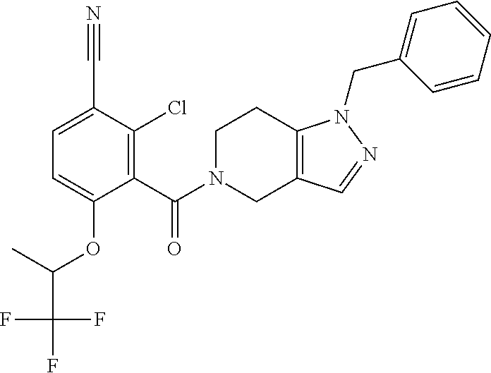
C1(C#N)=CC=C(OC(C(F)(F)F)C)C(C(=O)N2CCC3=C(C=NN3CC3=CC=CC=C3)C2)=C1Cl
